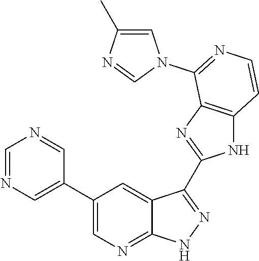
C1=NC=C(C2=CN=C3C(=C2)C(C2=NC4=C(N2)C=CN=C4N2C=C(C)N=C2)=NN3)C=N1
